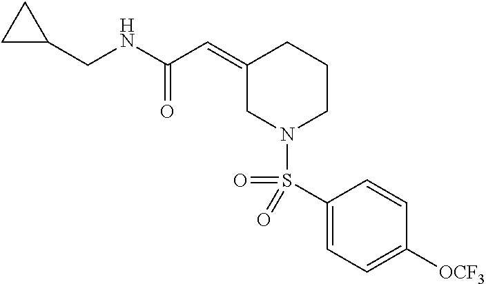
C1(=CC(NCC2CC2)=O)CN(S(=O)(C2=CC=C([OCF3])C=C2)=O)CCC1
